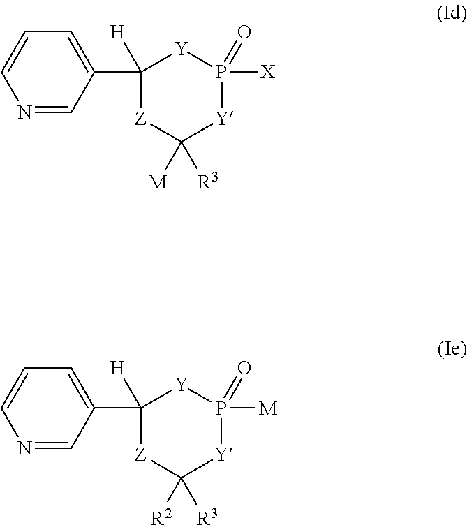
C1(C2=CC=CN=C2)([H])[Z]C([M])([R3])[Y]P([X])(=O)[Y]1.C1(C2=CC=CN=C2)([H])[Z]C([R2])([R3])[Y]P([M])(=O)[Y]1
